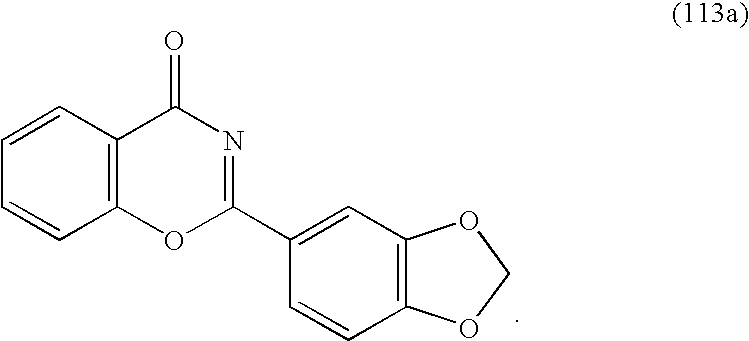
C12=C(C(=O)N=C(C3=CC4=C(C=C3)OCO4)O1)C=CC=C2
